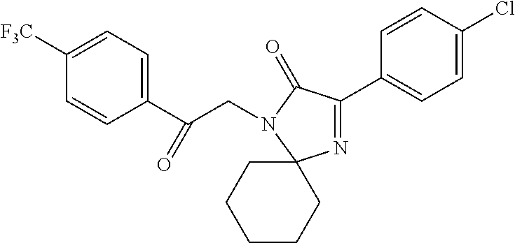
C1([F3C])=CC=C(C(CN2C(=O)C(C3=CC=C(Cl)C=C3)=NC23CCCCC3)=O)C=C1
